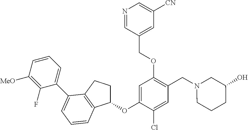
C1=C(OC2CCC3=C2C=CC=C3C2=CC=CC([MeO])=C2F)C(Cl)=CC(CN2CC(O)CCC2)=C1OCC1=CC([CN])=CN=C1
